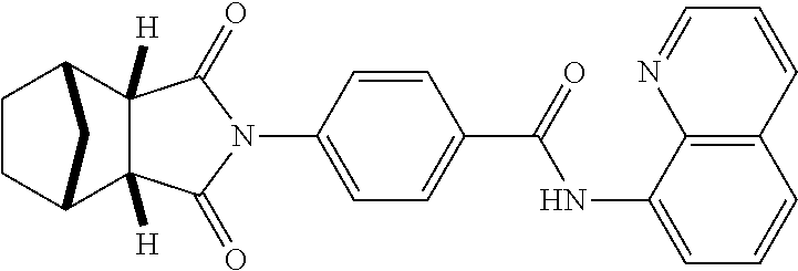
N1(C2=CC=C(C(=O)NC3=CC=CC4=C3N=CC=C4)C=C2)C(=O)C2([H])C([H])(C1=O)C1CCC2C1
